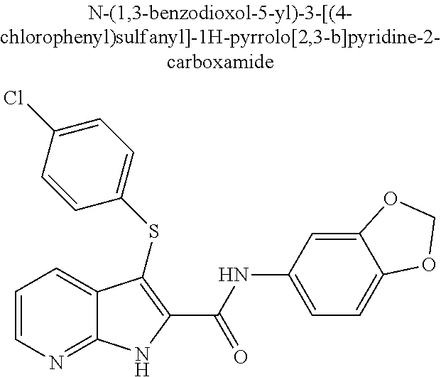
N(C1=CC=C2C(=C1)OCO2)C(C1=C(SC2=CC=C(Cl)C=C2)C2=CC=CN=C2N1)=O
